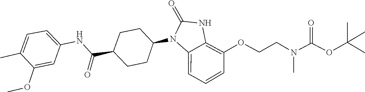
N(CCOC1=C2NC(=O)N(C3CCC(C(NC4=CC=C(C)C(OC)=C4)=O)CC3)C2=CC=C1)(C(OC(C)(C)C)=O)C
